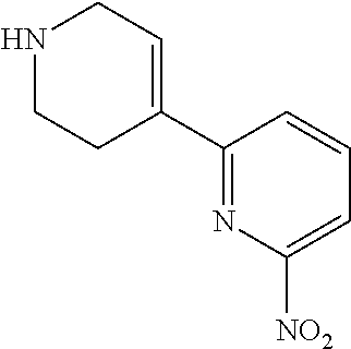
C1(C2=CCNCC2)=NC([NO2])=CC=C1
